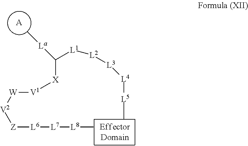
[Z]([L6][L7][L8]C)[V2][W][V1][X]C([L1][L2][L3][L4][L5]C)[La]C.[A]
